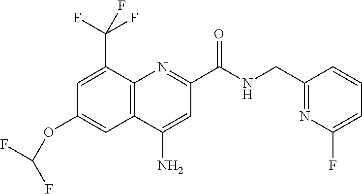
C1(N)=CC(C(NCC2=NC(F)=CC=C2)=O)=NC2=C1C=C(OC(F)F)C=C2C(F)(F)F
